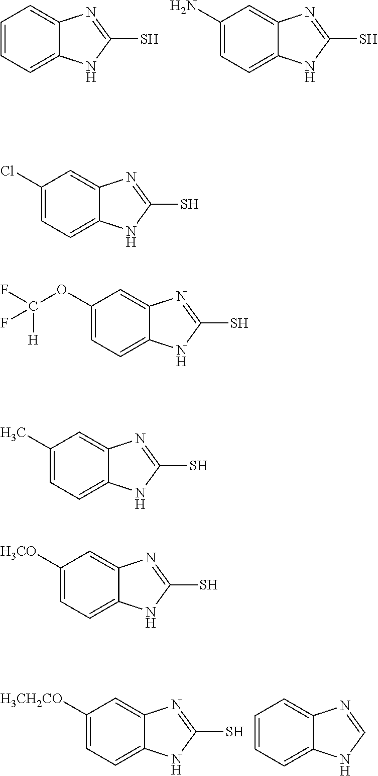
C1=CC=C2C(=C1)N=C(S)N2.C1(N)=CC=C2C(=C1)N=C(S)N2.C1([H3CH2CO])=CC=C2C(=C1)N=C(S)N2.C1=CC=C2C(=C1)N=CN2.C1(Cl)=CC=C2C(=C1)N=C(S)N2.C1(OC(F)(F)[H])=CC=C2C(=C1)N=C(S)N2.C1(C)=CC=C2C(=C1)N=C(S)N2.C1([H3CO])=CC=C2C(=C1)N=C(S)N2
